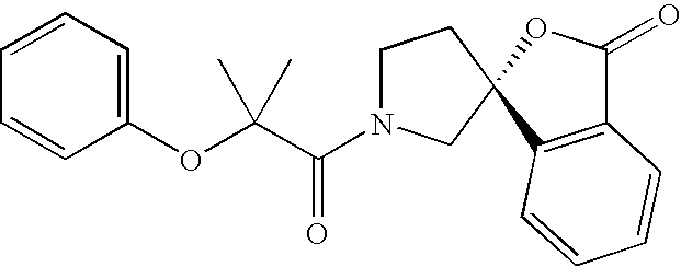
C1(OC(C(N2CCC3(C2)C2=C(C(=O)O3)C=CC=C2)=O)(C)C)=CC=CC=C1
